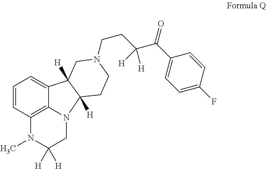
C1=CC2=C3N(CC([H])([H])N2C)C2([H])C([H])(C3=C1)CN(CCC(C(C1=CC=C(F)C=C1)=O)([H])[H])CC2
